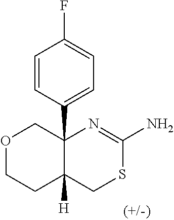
C1=CC(C23COCCC2([H])CSC(N)=N3)=CC=C1F
